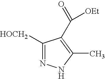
C1([HOCH2])=NNC(C)=C1C(=O)[OEt]
